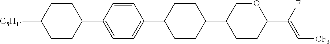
C1CC(C2=CC=C(C3CCC(C4CCC(C(F)=C[CF3])OC4)CC3)C=C2)CCC1[C5H11]
